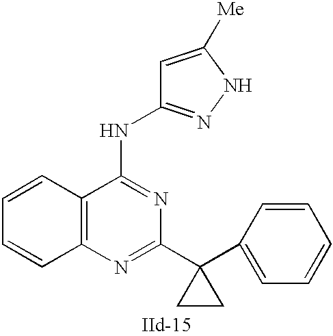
C12=C(N=C(C3(C4=CC=CC=C4)CC3)N=C1NC1=NNC([Me])=C1)C=CC=C2
